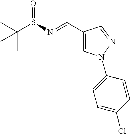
C(S(=O)N=CC1=CN(C2=CC=C(Cl)C=C2)N=C1)(C)(C)C
